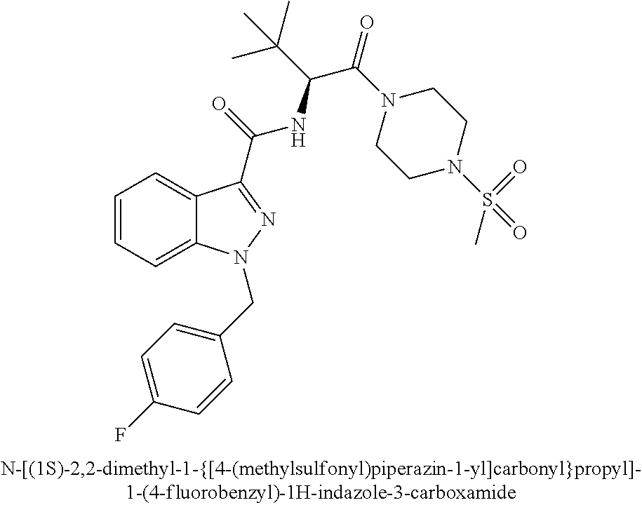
C1=CC=C2C(=C1)C(C(=O)NC(C(C)(C)C)C(N1CCN(S(=O)(=O)C)CC1)=O)=NN2CC1=CC=C(F)C=C1
